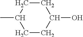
C1CC(C)CCC1O
